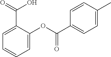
C1=C(C(O)=O)C(OC(C2=CC=C(C)C=C2)=O)=CC=C1
